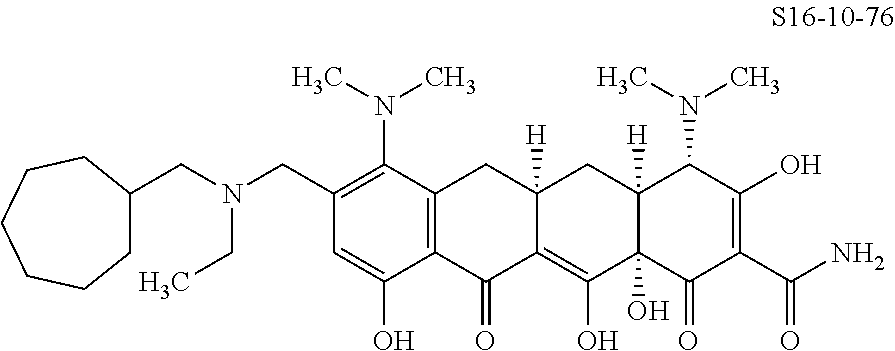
C1(CN(CC2CCCCCC2)CC)=C(N(C)C)C2=C(C(O)=C1)C(=O)C1=C(O)C3(O)C([H])(CC1([H])C2)C(N(C)C)C(O)=C(C(N)=O)C3=O
